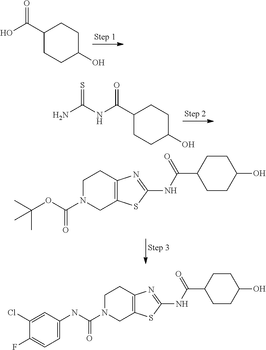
C1(C(O)=O)CCC(O)CC1.C1(C(=O)NC(=S)N)CCC(O)CC1.CC(C)(OC(=O)N1CC2=C(CC1)N=C(NC(C1CCC(O)CC1)=O)S2)C.C1(Cl)=CC(NC(=O)N2CC3=C(CC2)N=C(NC(C2CCC(O)CC2)=O)S3)=CC=C1F
